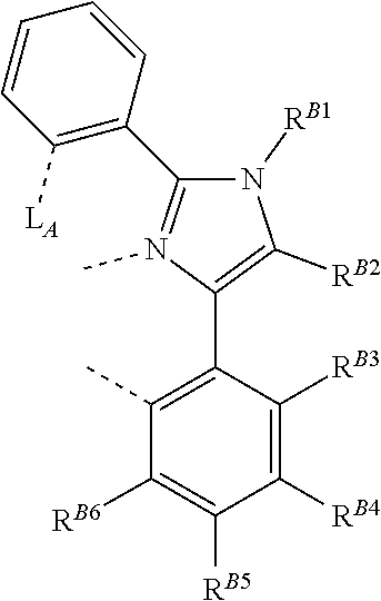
C1(C2=N(C)C(C3=C(C)C([RB6])=C([RB5])C([RB4])=C3[RB3])=C([RB2])N2[RB1])=C([LA])C=CC=C1
